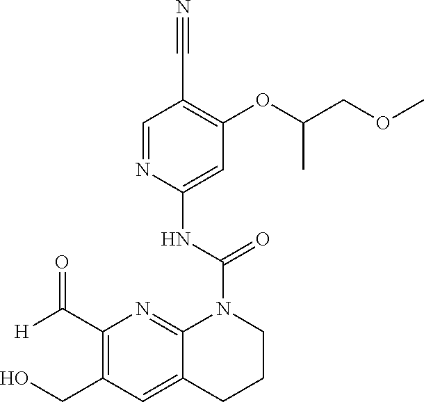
C1=NC(NC(=O)N2C3=NC(C([H])=O)=C(CO)C=C3CCC2)=CC(OC(C)COC)=C1C#N
